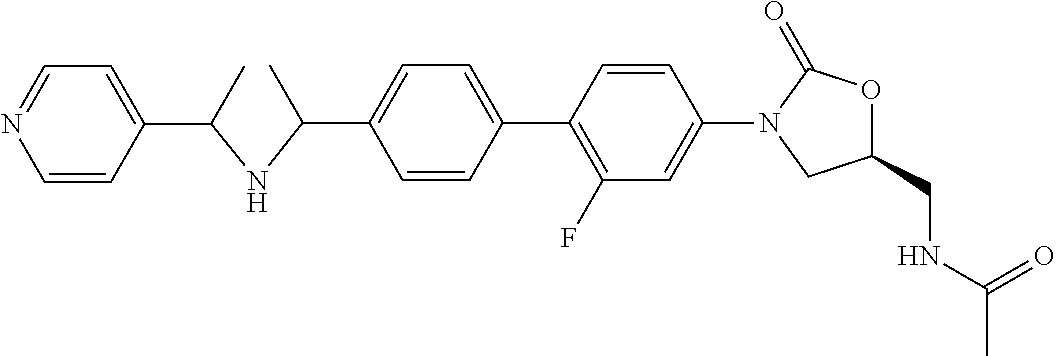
C1=CC(C2=C(F)C=C(N3CC(CNC(C)=O)OC3=O)C=C2)=CC=C1C(NC(C1=CC=NC=C1)C)C
